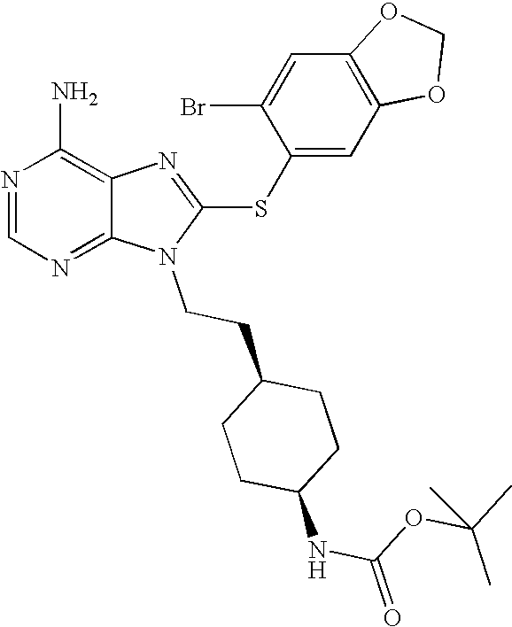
N1=CN=C2C(=C1N)N=C(SC1=CC3=C(C=C1Br)OCO3)N2CCC1CCC(NC(OC(C)(C)C)=O)CC1
